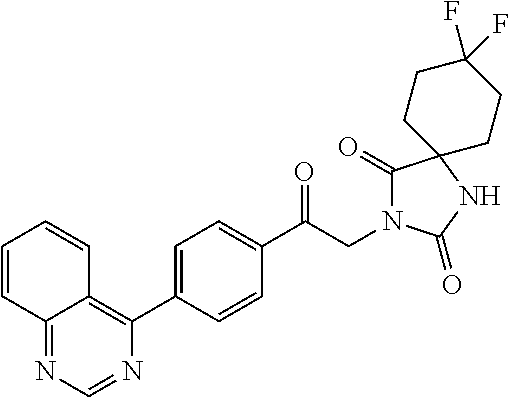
C1(C(CN2C(=O)C3(NC2=O)CCC(F)(F)CC3)=O)=CC=C(C2=C3C(=NC=N2)C=CC=C3)C=C1
